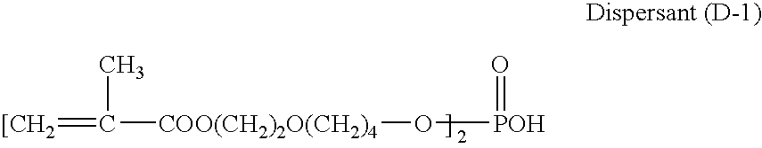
[[CH2]=C([COO(CH2)2O(CH2)4]O[POH]=O)C
